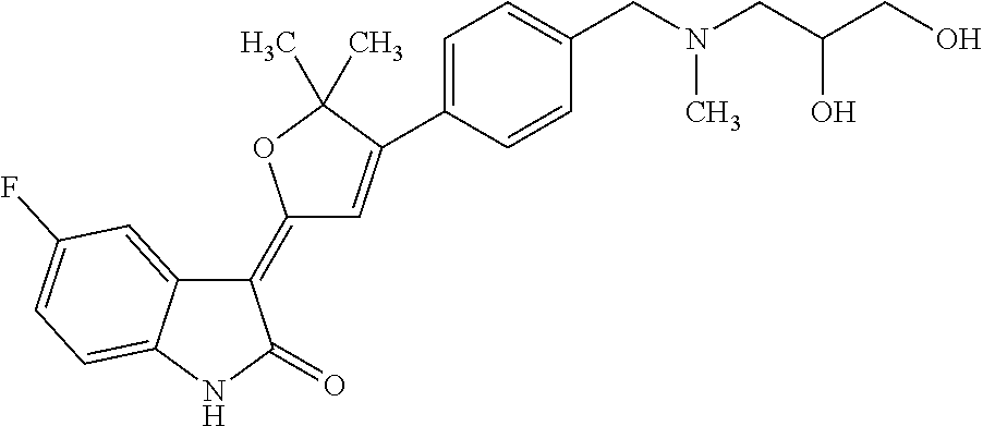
C1(=C2C=C(C3=CC=C(CN(CC(CO)O)C)C=C3)C(C)(C)O2)C2=CC(F)=CC=C2NC1=O
